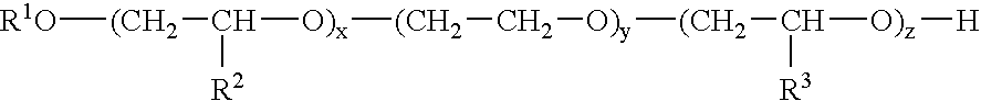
[R1O][(CH2]C([O)x][(CH2]C[O)y][(CH2]C([R3])[O)z][H])[R2]
